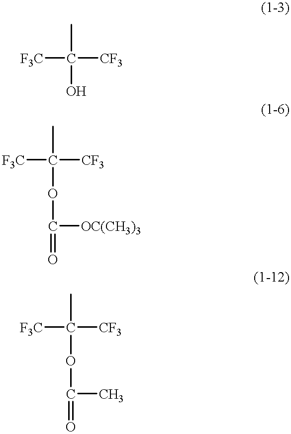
CC([CF3])([F3C])O.CC([CF3])([F3C])OC([OC(CH3)3])=O.CC([CF3])([F3C])OC(C)=O
